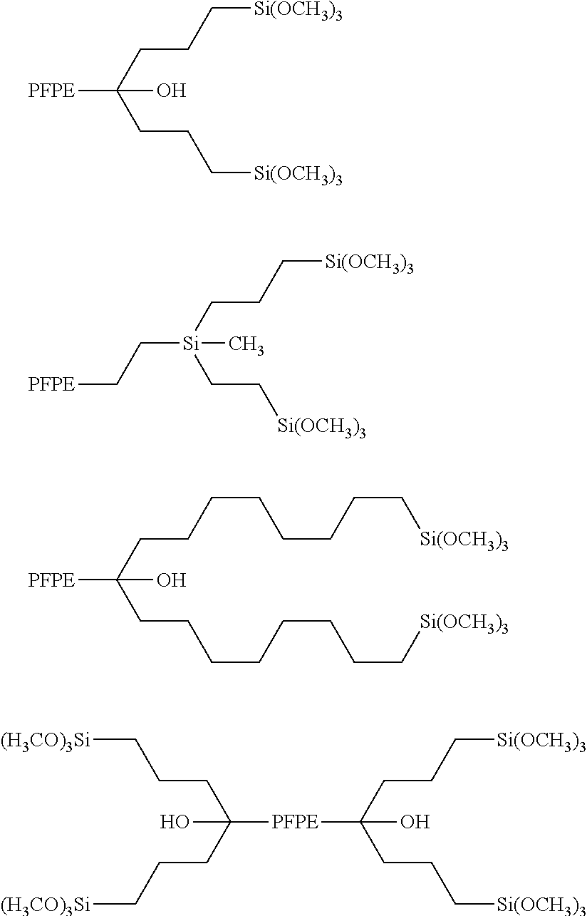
C(CC(CCC[Si(OCH3)3])(O)[PFPE])C[Si(OCH3)3].C(C[Si](CC[Si(OCH3)3])(CC[PFPE])C)C[Si(OCH3)3].C(CC(CCCCCCCC[Si(OCH3)3])(O)[PFPE])CCCCCC[Si(OCH3)3].C([PFPE]C(CCC[Si(OCH3)3])(CCC[Si(OCH3)3])O)(CCC[(H3CO)3Si])(CCC[(H3CO)3Si])O
